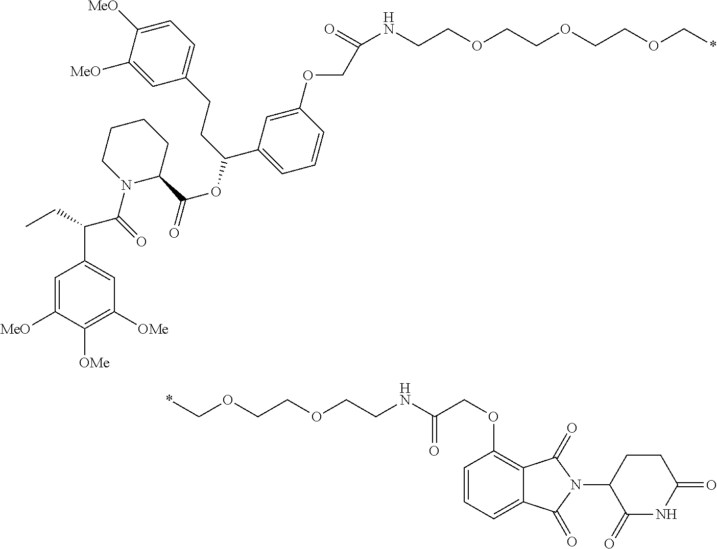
N(C(COC1=C2C(=CC=C1)C(=O)N(C1CCC(=O)NC1=O)C2=O)=O)CCOCCOC*.C(COCCNC(=O)COC1=CC(C(CCC2=CC=C([MeO])C([MeO])=C2)OC(C2CCCCN2C(=O)C(C2=CC([OMe])=C([OMe])C([MeO])=C2)CC)=O)=CC=C1)OCCOC*
